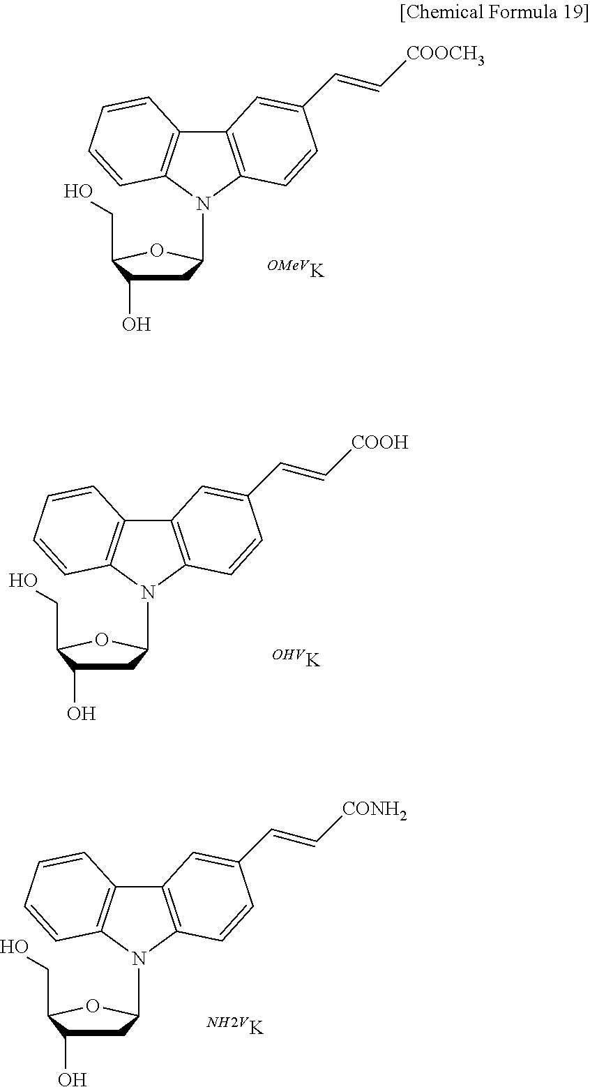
C12=C(N(C3CC(O)C(CO)O3)C3=C1C=CC=C3)C=CC(C=C[COOCH3])=C2.[OMeVK].C12=C(N(C3CC(O)C(CO)O3)C3=C1C=CC=C3)C=CC(C=C[COOH])=C2.[OHVK].C12=C(N(C3CC(O)C(CO)O3)C3=C1C=CC=C3)C=CC(C=C[CONH2])=C2.[NH2VK]
